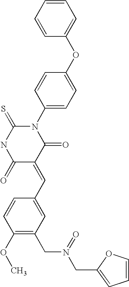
C1=CC=CC(OC2=CC=C(N3C(=S)NC(=O)C(=CC4=CC(CN(CC5=CC=CO5)=O)=C(OC)C=C4)C3=O)C=C2)=C1
